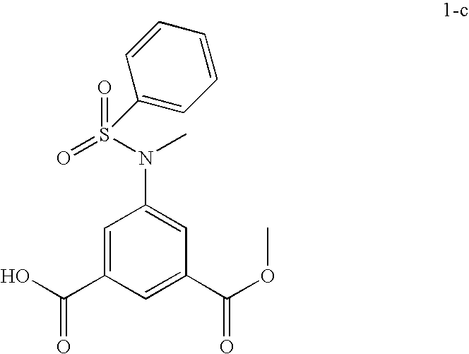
C1=C(C(O)=O)C=C(C(OC)=O)C=C1N(S(=O)(=O)C1=CC=CC=C1)C
